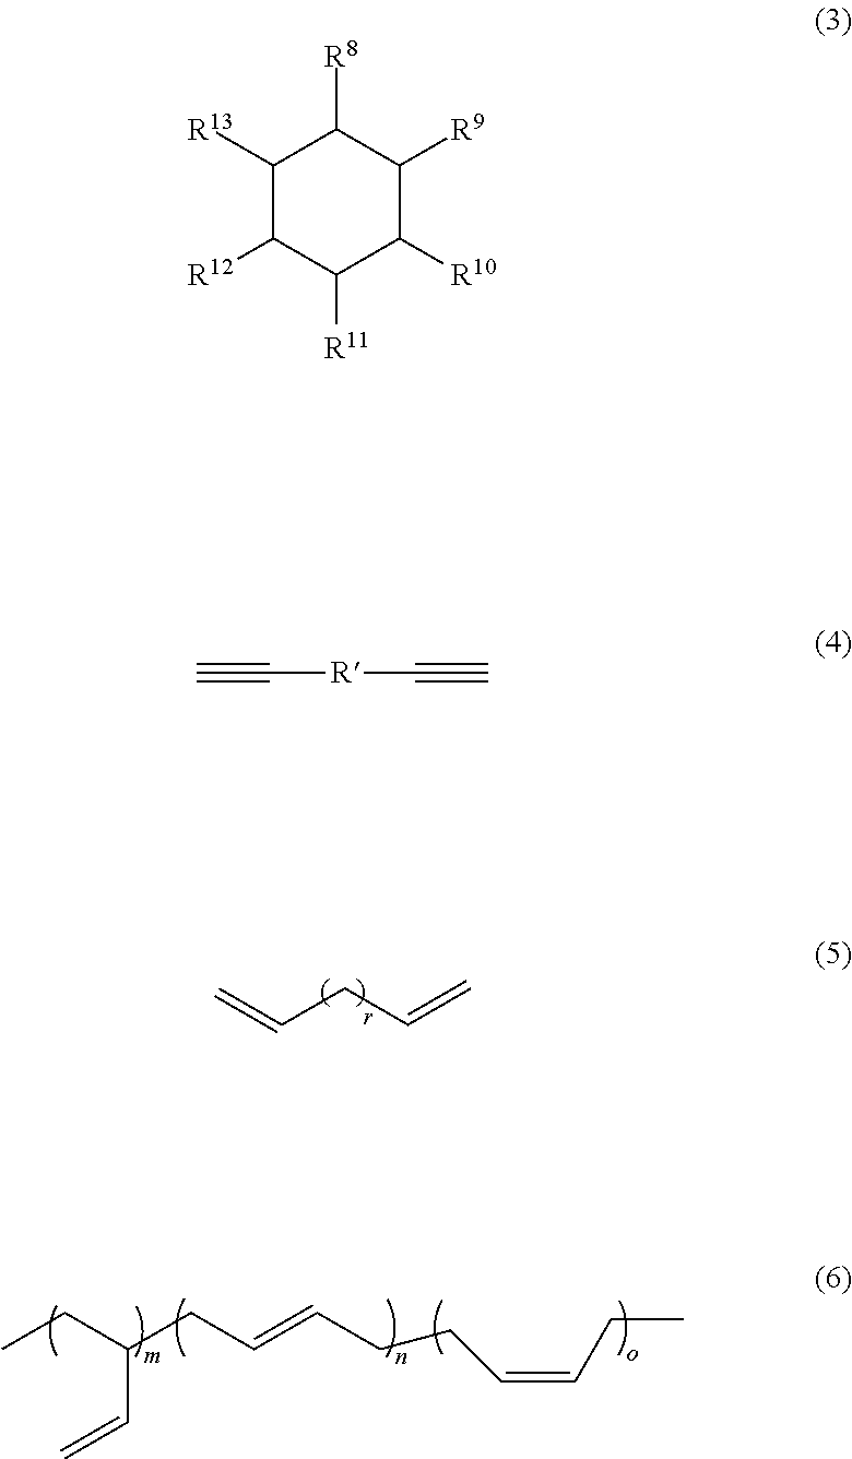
C=CCC=C.CCC(CC=CCCC=CCC)C=C.C1([R13])C([R12])C([R11])C([R10])C([R9])C1[R8].C#C[R]C#C
